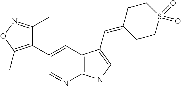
C1(C2=CC3=C(N=C2)NC=C3C=C2CCS(=O)(=O)CC2)=C(C)ON=C1C
